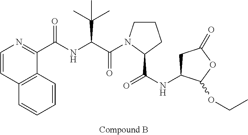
C1=CC2=C(C(C(NC(C(=O)N3CCCC3C(=O)NC3CC(=O)OC3OCC)C(C)(C)C)=O)=N1)C=CC=C2
